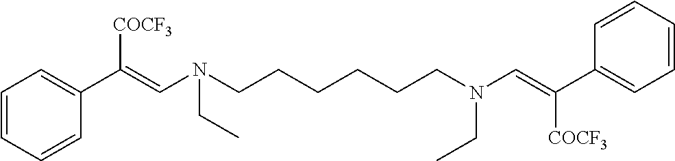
C1=CC=CC(C(=CN(CCCCCCN(C=C(C2=CC=CC=C2)[COCF3])CC)CC)[COCF3])=C1
